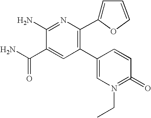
C1=C(C(N)=O)C(N)=NC(C2=CC=CO2)=C1C1=CN(CC)=C(=O)C=C1
